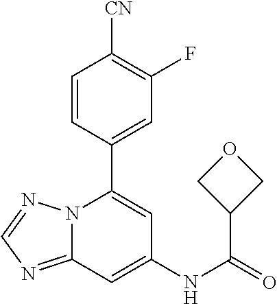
C12=NC=NN1C(C1=CC(F)=C([CN])C=C1)=CC(NC(=O)C1COC1)=C2
